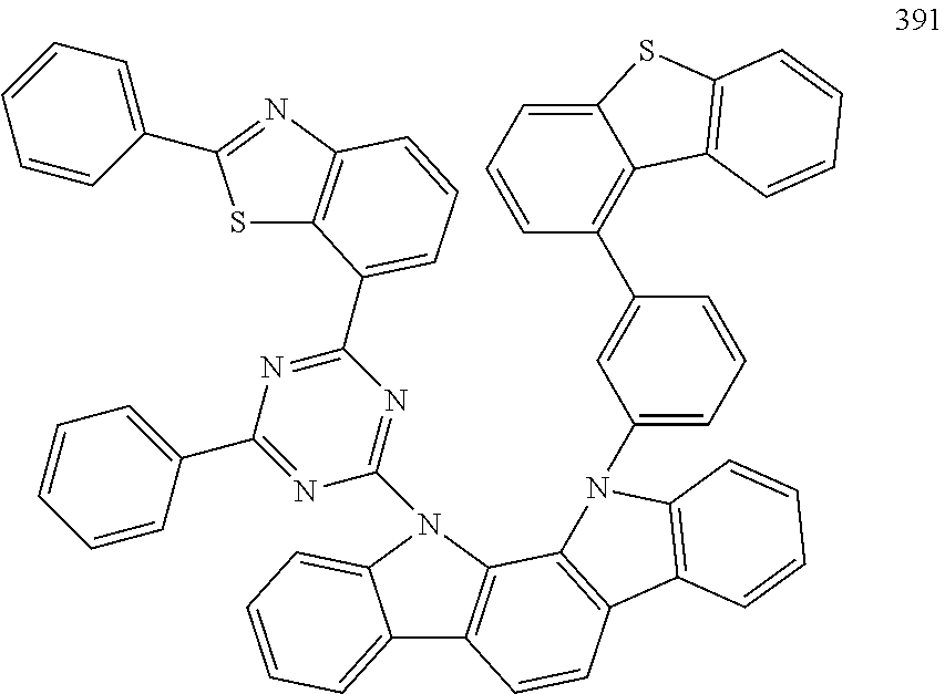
C12=CC=CC=C1N(C1=NC(C3=CC=CC4=C3SC(C3=CC=CC=C3)=N4)=NC(C3=CC=CC=C3)=N1)C1=C2C=CC2=C1N(C1=CC=CC(C3=C4C(=CC=C3)SC3=C4C=CC=C3)=C1)C1=C2C=CC=C1
